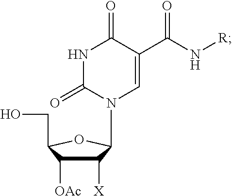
C1([X])C([OAc])C(CO)OC1N1C=C(C(N[R])=O)C(=O)NC1=O
